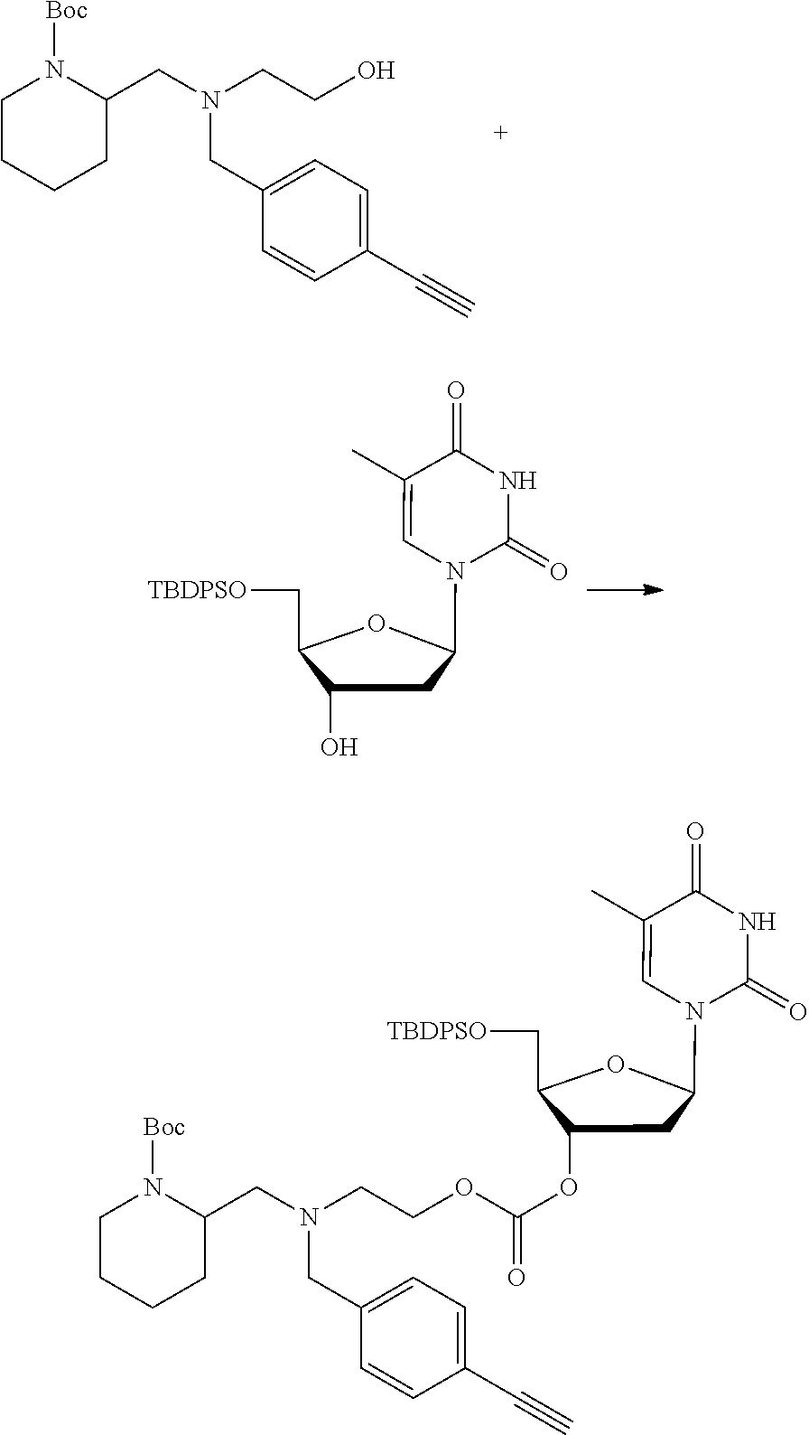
C1(C[TBDPSO])C(O)CC(N2C(=O)NC(=O)C(C)=C2)O1.C1CCCC(CN(CCO)CC2=CC=C(C#C)C=C2)N1[Boc].C1(C[TBDPSO])C(OC(OCCN(CC2CCCCN2[Boc])CC2=CC=C(C#C)C=C2)=O)CC(N2C(=O)NC(=O)C(C)=C2)O1
